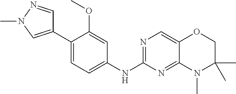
C1(C2=CN(C)N=C2)=CC=C(NC2=NC=C3C(=N2)N(C)C(C)(C)CO3)C=C1OC
